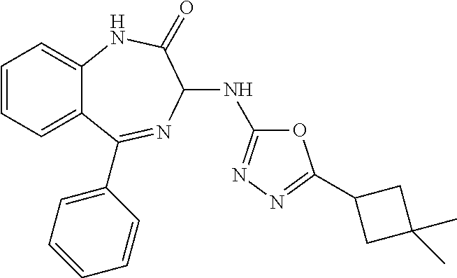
C1=CC=C2C(=C1)NC(=O)C(NC1=NN=C(C3CC(C)(C)C3)O1)N=C2C1=CC=CC=C1
